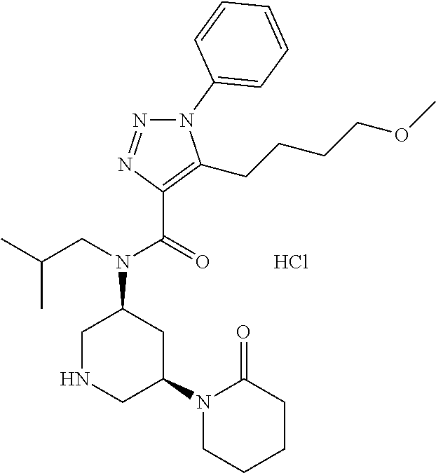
N1(C2=CC=CC=C2)N=NC(C(=O)N(CC(C)C)C2CNCC(N3CCCCC3=O)C2)=C1CCCCOC.Cl
